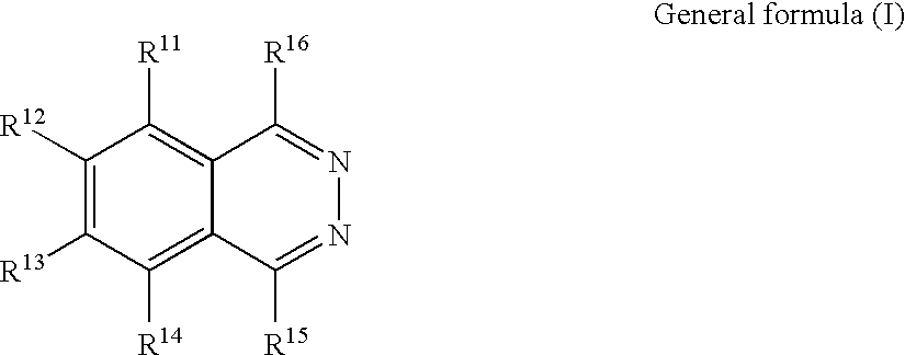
C1([R12])=C([R13])C([R14])=C2C(=C1[R11])C([R16])=NN=C2[R15]
